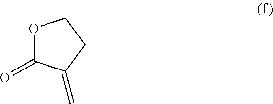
O1C(=O)C(=C)CC1
